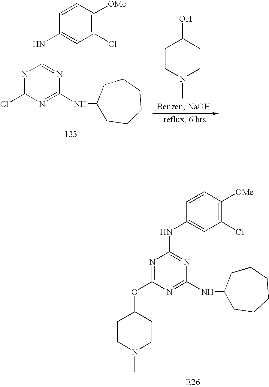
C1=CC(NC2=NC(NC3CCCCCC3)=NC(Cl)=N2)=CC(Cl)=C1[OMe].OC1CCN(C)CC1.C1=CC(NC2=NC(NC3CCCCCC3)=NC(OC3CCN(C)CC3)=N2)=CC(Cl)=C1[OMe]
